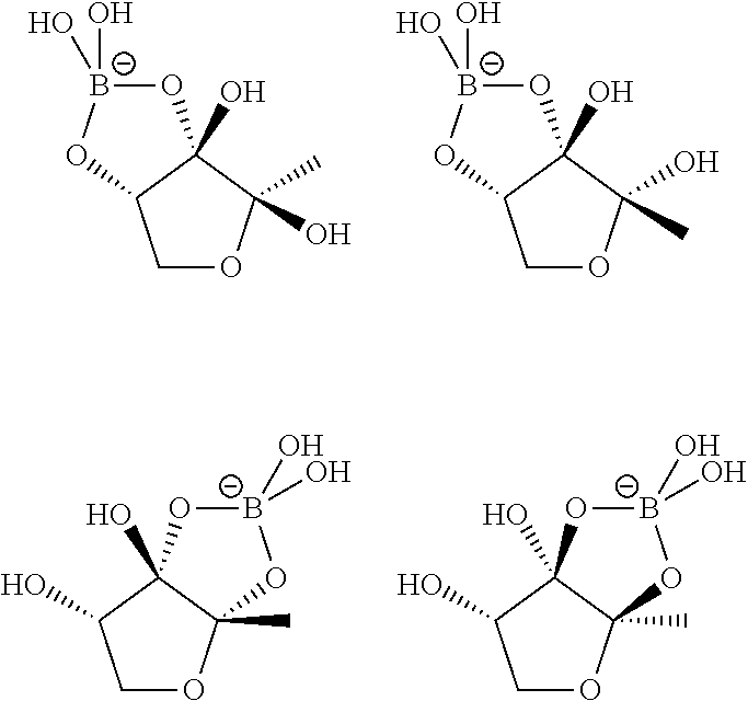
O1[B-](O)(O)OC2C1(O)C(C)(O)OC2.O1[B-](O)(O)OC2C1(O)C(O)(C)OC2.O1[B-](O)(O)OC2(C)C1(O)C(O)CO2.O1[B-](O)(O)OC2(C)C1(O)C(O)CO2
